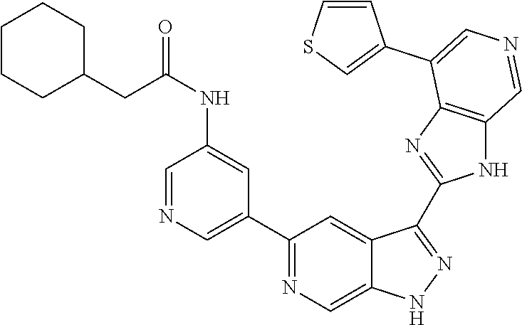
C1(C2=CN=CC(NC(CC3CCCCC3)=O)=C2)=NC=C2C(=C1)C(C1=NC3=C(N1)C=NC=C3C1=CSC=C1)=NN2
